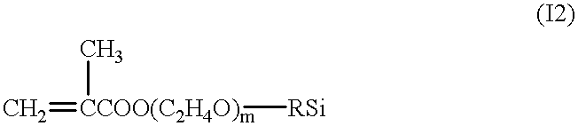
C=[CCOO(C2H4O)m](C)[RSi]
